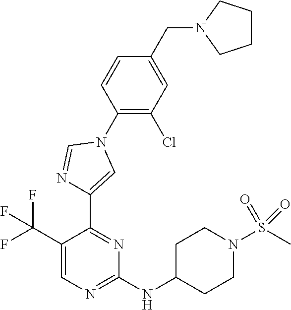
C1(C(F)(F)F)=CN=C(NC2CCN(S(C)(=O)=O)CC2)N=C1C1=CN(C2=C(Cl)C=C(CN3CCCC3)C=C2)C=N1
